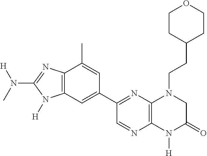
C1=C(C2=NC3=C(N=C2)N([H])C(=O)CN3CCC2CCOCC2)C=C(C)C2=C1N([H])C(N([H])C)=N2
